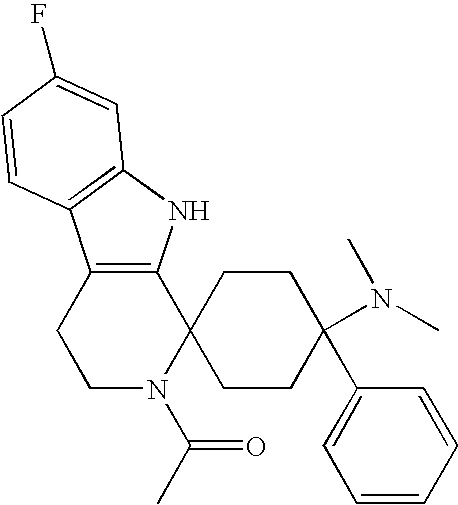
C12=C(NC3=C1C=CC(F)=C3)C1(N(C(C)=O)CC2)CCC(C2=CC=CC=C2)(N(C)C)CC1
